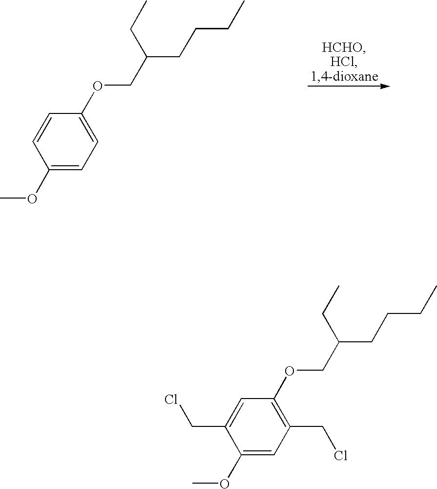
C1(OC)=CC(CCl)=C(OCC(CCCC)CC)C=C1CCl.C1(OC)=CC=C(OCC(CCCC)CC)C=C1
